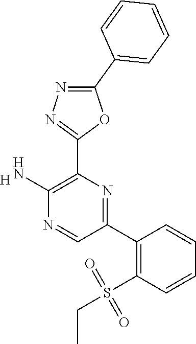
[H].C1(N)=C(C2=NN=C(C3=CC=CC=C3)O2)N=C(C2=C(S(CC)(=O)=O)C=CC=C2)C=N1
